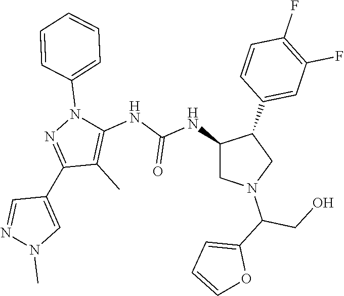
C1(C2=CC(F)=C(F)C=C2)C(NC(NC2=C(C)C(C3=CN(C)N=C3)=NN2C2=CC=CC=C2)=O)CN(C(CO)C2=CC=CO2)C1
